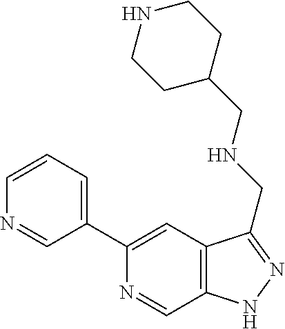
C1(C2=CC=CN=C2)=CC2=C(C=N1)NN=C2CNCC1CCNCC1
